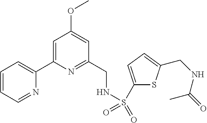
C1=CC=NC(C2=CC(OC)=CC(CNS(=O)(=O)C3=CC=C(CNC(=O)C)S3)=N2)=C1
